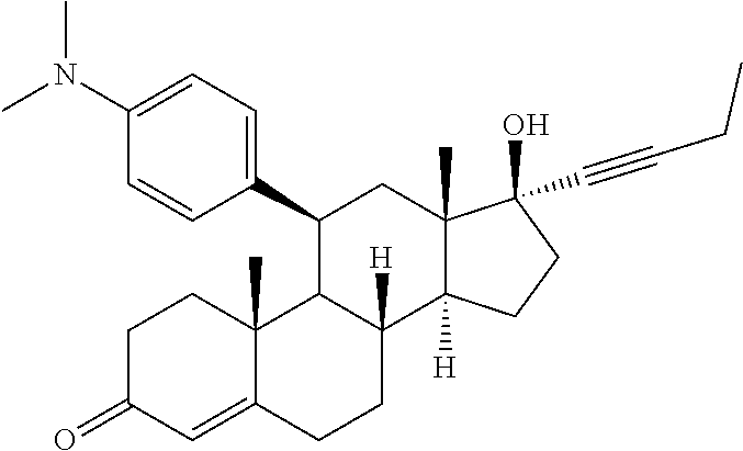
C1=CC(N(C)C)=CC=C1C1CC2(C)C(O)(C#CCC)CCC2([H])C2([H])CCC3=CC(=O)CCC3(C)C12
